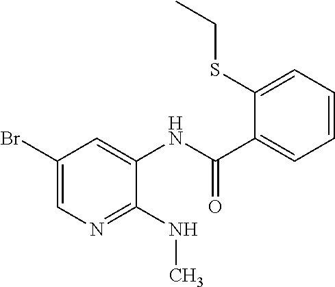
C1(Br)=CN=C(NC)C(NC(=O)C2=CC=CC=C2SCC)=C1
